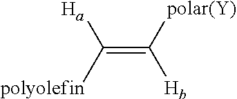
C(=C([polar(Y)])[Hb])([polyolefin])[Ha]
